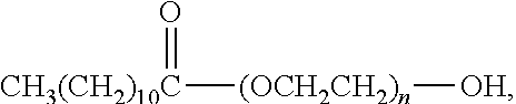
[CH3(CH2)10C]([(OCH2CH2)n][OH])=O
